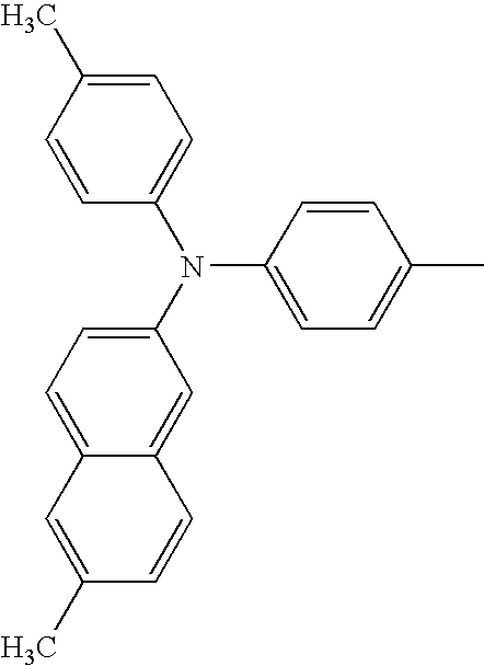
N(C1=CC=C(C)C=C1)(C1=CC=C2C(=C1)C=CC(C)=C2)C1=CC=C(C)C=C1
